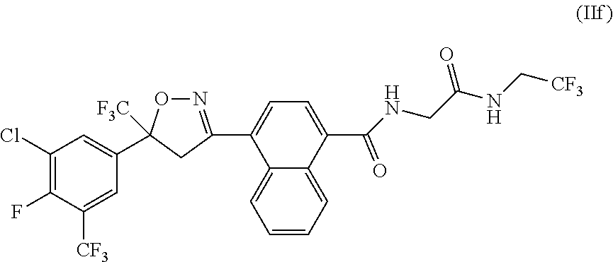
C1(Cl)=C(F)C([CF3])=CC(C2([F3C])ON=C(C3=CC=C(C(NCC(NC[CF3])=O)=O)C4=CC=CC=C34)C2)=C1
